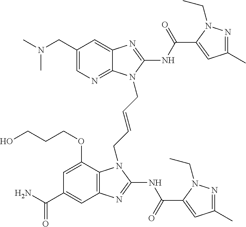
C1(CN(C)C)=CN=C2C(=C1)N=C(NC(=O)C1=CC(C)=NN1CC)N2CC=CCN1C2=C(C=C(C(N)=O)C=C2OCCCO)N=C1NC(=O)C1=CC(C)=NN1CC
